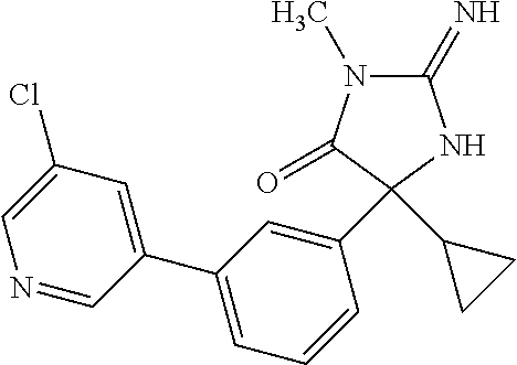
C1(Cl)=CN=CC(C2=CC=CC(C3(C4CC4)C(=O)N(C)C(=N)N3)=C2)=C1
